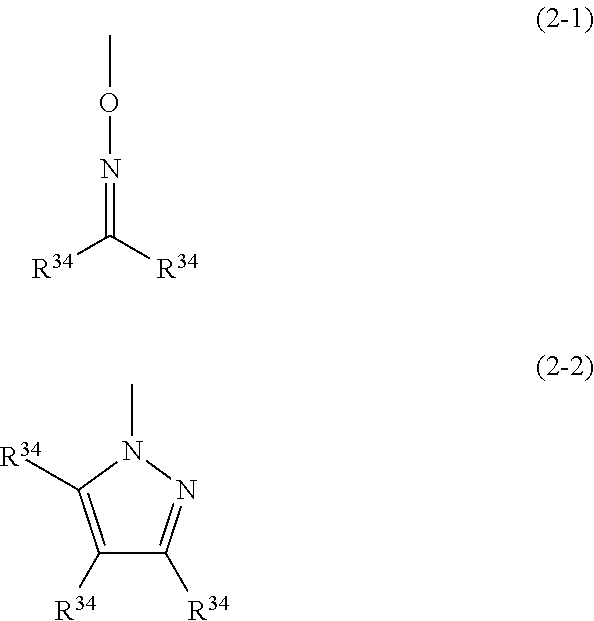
[R34]C([R34])=NOC.C1([R34])=NN(C)C([R34])=C1[R34]
